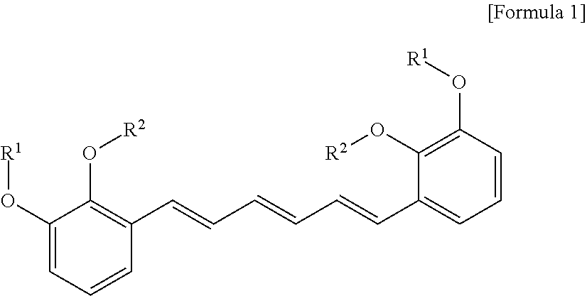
C1(O[R1])=CC=CC(C=CC=CC=CC2=CC=CC(O[R1])=C2O[R2])=C1O[R2]
